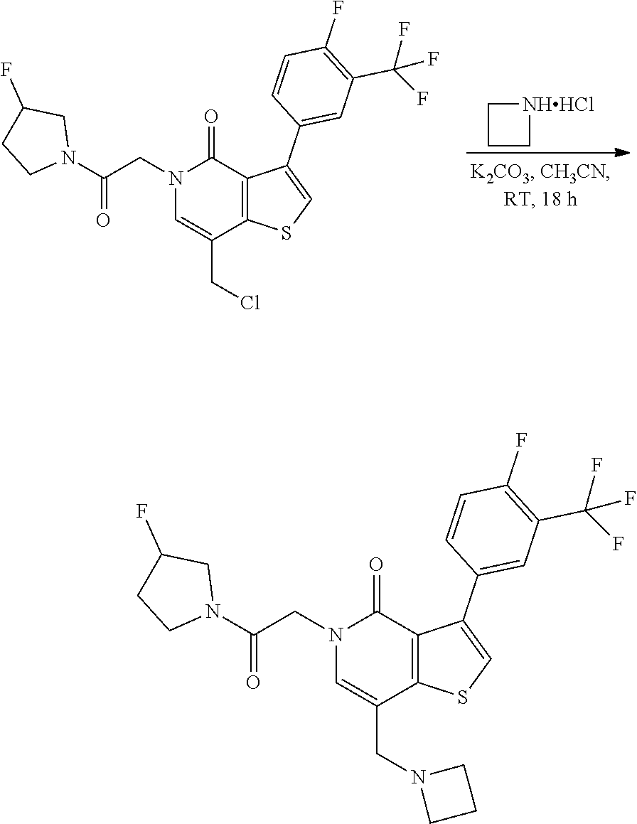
C1=CC(F)=C(C(F)(F)F)C=C1C1=CSC2=C1C(=O)N(CC(N1CC(F)CC1)=O)C=C2CCl.C1C[NHHCl]C1.C1=CC(F)=C(C(F)(F)F)C=C1C1=CSC2=C1C(=O)N(CC(N1CC(F)CC1)=O)C=C2CN1CCC1
